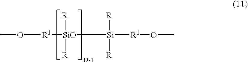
O([R1][SiO]([Si]([R1]OC)([R])[R])([R])[R])C
